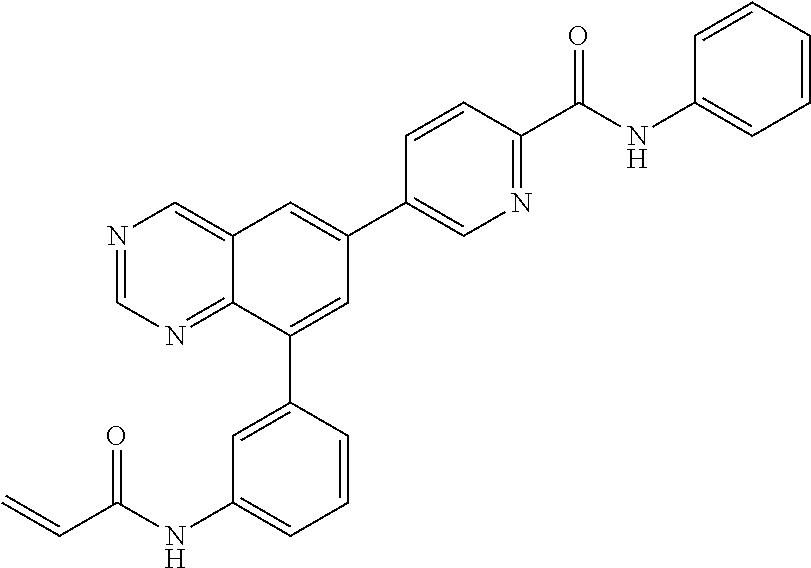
C1=CC(C(NC2=CC=CC=C2)=O)=NC=C1C1=CC2=CN=CN=C2C(C2=CC(NC(=O)C=C)=CC=C2)=C1
